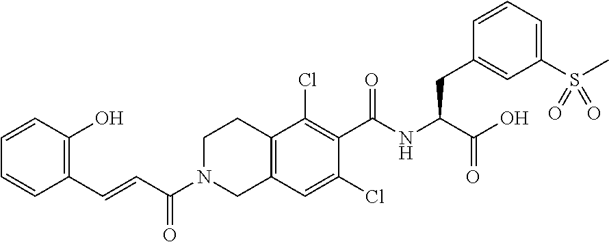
C(=CC1=C(O)C=CC=C1)C(=O)N1CC2=C(CC1)C(Cl)=C(C(=O)NC(CC1=CC(S(C)(=O)=O)=CC=C1)C(O)=O)C(Cl)=C2
